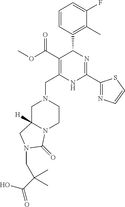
C1=CC(C2C(C(OC)=O)=C(CN3CC4([H])N(CC3)C(=O)N(CC(C(=O)O)(C)C)C4)NC(C3=NC=CS3)=N2)=C(C)C(F)=C1
